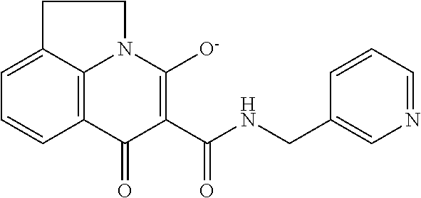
C1=C2C3=C(C=C1)C(=O)C(C(NCC1=CN=CC=C1)=O)=C([O-])N3CC2
